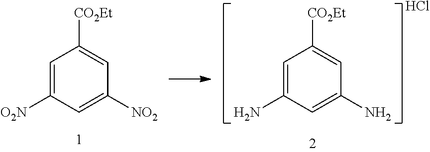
C1=C([O2N])C=C([NO2])C=C1[CO2Et].C1=C(N)C=C(N)C=C1[CO2Et].Cl
